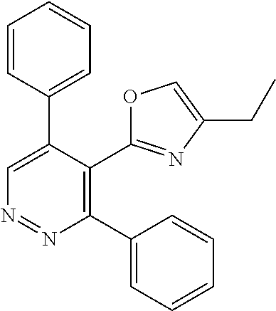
N1=NC(C2=CC=CC=C2)=C(C2=NC(CC)=CO2)C(C2=CC=CC=C2)=C1
